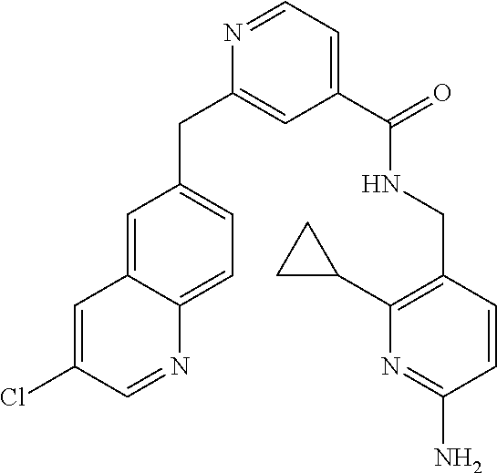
C1=C2C(=CC=C1CC1=CC(C(=O)NCC3=C(C4CC4)N=C(N)C=C3)=CC=N1)N=CC(Cl)=C2
